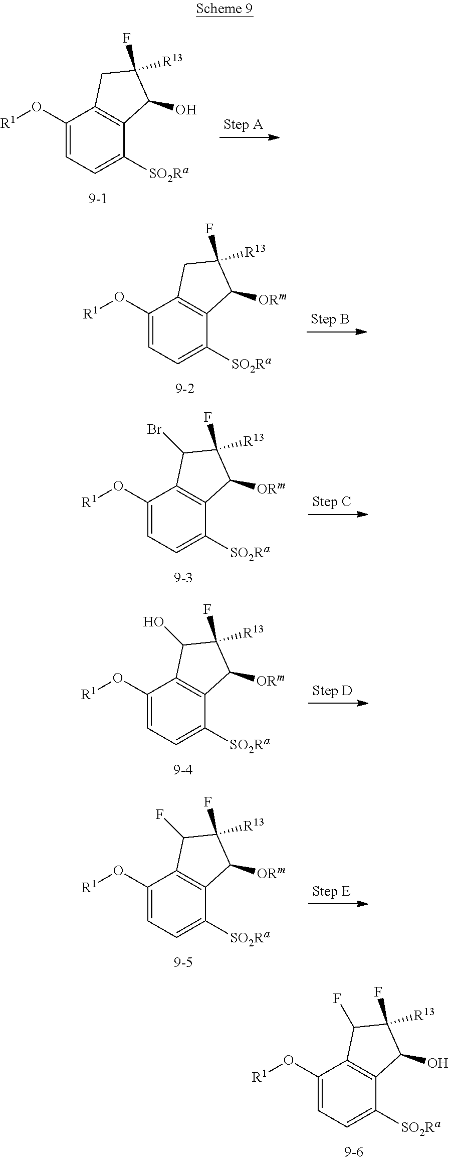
C1(O[R1])=CC=C([SO2Ra])C2=C1CC(F)([R13])C2O.C1(O[R1])=CC=C([SO2Ra])C2=C1CC(F)([R13])C2[ORm].C1(O[R1])=CC=C([SO2Ra])C2=C1C(Br)C(F)([R13])C2[ORm].C1(O[R1])=CC=C([SO2Ra])C2=C1C(O)C(F)([R13])C2[ORm].C1(O[R1])=CC=C([SO2Ra])C2=C1C(F)C(F)([R13])C2[ORm].C1(O[R1])=CC=C([SO2Ra])C2=C1C(F)C(F)([R13])C2O
